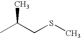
CC(CSC)C
